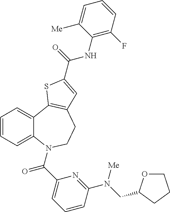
C1=CC=C2C(=C1)C1=C(CCN2C(C2=CC=CC(N(CC3OCCC3)[Me])=N2)=O)C=C(C(=O)NC2=C(F)C=CC=C2[Me])S1
